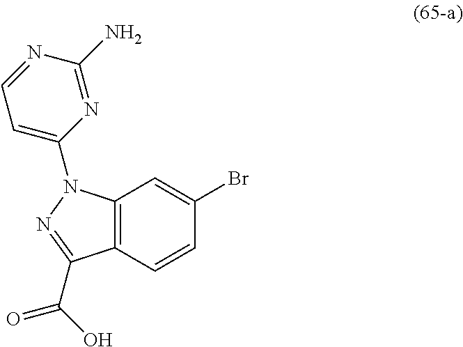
C12=C(C(C(O)=O)=NN1C1=CC=NC(N)=N1)C=CC(Br)=C2
